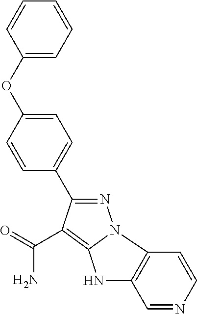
C1=C(OC2=CC=CC=C2)C=CC(C2=NN3C(=C2C(=O)N)NC2=C3C=CN=C2)=C1
